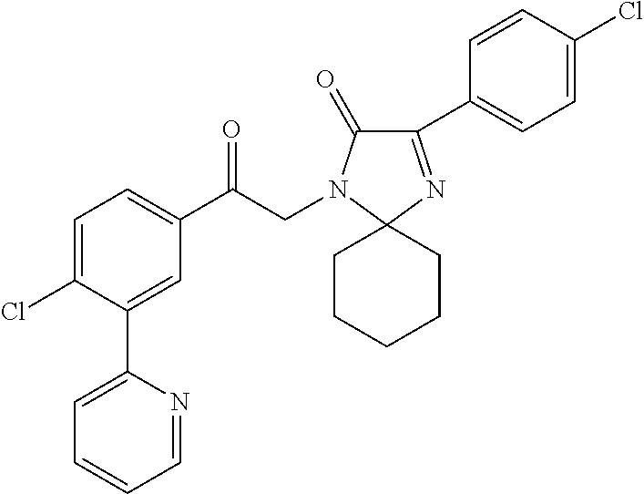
C1=C(Cl)C(C2=CC=CC=N2)=CC(C(CN2C(=O)C(C3=CC=C(Cl)C=C3)=NC23CCCCC3)=O)=C1
